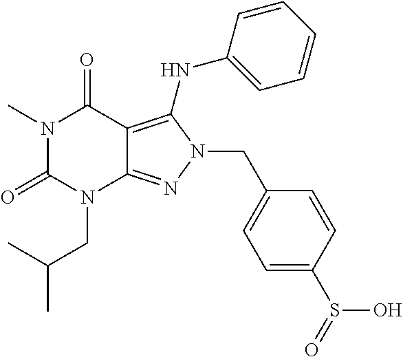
N1(C)C(=O)N(CC(C)C)C2=NN(CC3=CC=C(S(O)=O)C=C3)C(NC3=CC=CC=C3)=C2C1=O
